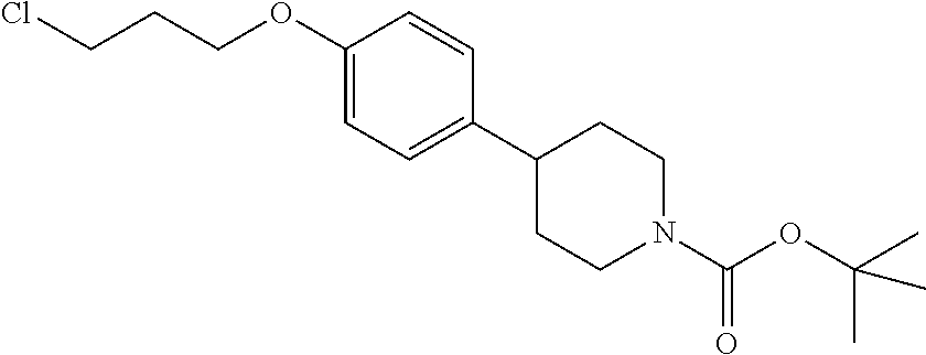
C(Cl)CCOC1=CC=C(C2CCN(C(=O)OC(C)(C)C)CC2)C=C1
